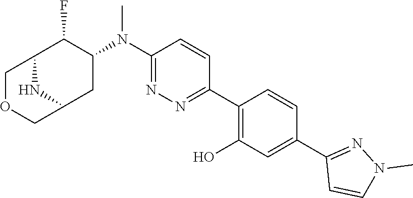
C1(N(C2=NN=C(C3=C(O)C=C(C4=NN(C)C=C4)C=C3)C=C2)C)C(F)C2COCC(C1)N2
